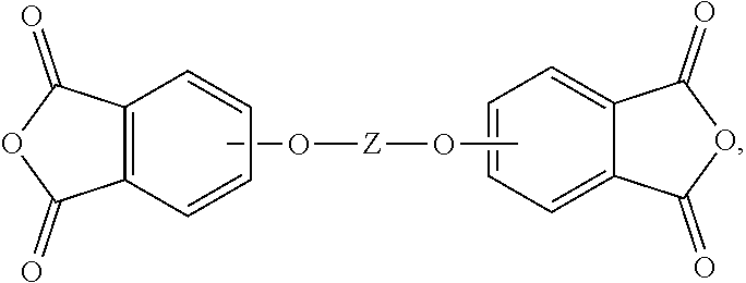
C12=C(C=CC=C1)C(=O)OC2=O.CO[Z]OC.C1=CC=C2C(=C1)C(=O)OC2=O
